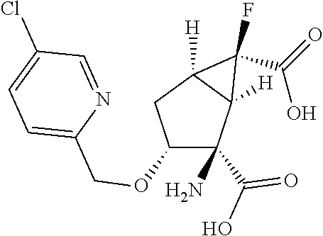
C1(OCC2=CC=C(Cl)C=N2)C(C(O)=O)(N)C2([H])C([H])(C1)C2(F)C(O)=O
